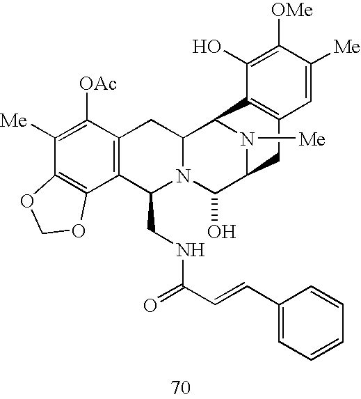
C1([Me])=C([OAc])C2=C(C3=C1OCO3)C(CNC(C=CC1=CC=CC=C1)=O)N1C(C2)C2N([Me])C(C1O)CC1=C2C(O)=C([OMe])C([Me])=C1
